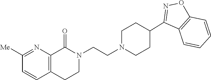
C12=C(CCN(CCN3CCC(C4=NOC5=C4C=CC=C5)CC3)C1=O)C=CC([Me])=N2
